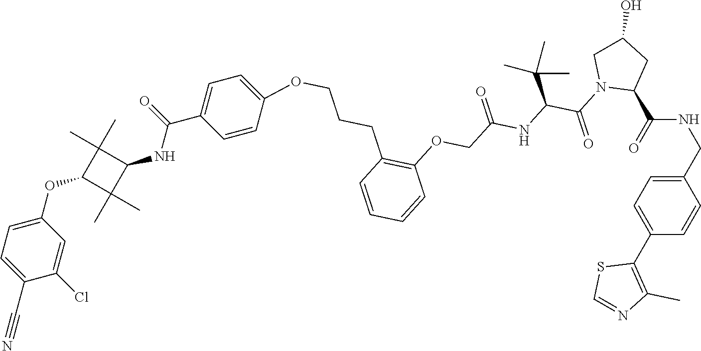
C1(CNC(C2CC(O)CN2C(=O)C(NC(COC2=C(CCCOC3=CC=C(C(=O)NC4C(C)(C)C(OC5=CC=C(C#N)C(Cl)=C5)C4(C)C)C=C3)C=CC=C2)=O)C(C)(C)C)=O)=CC=C(C2=C(C)N=CS2)C=C1
